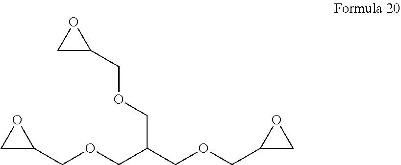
C1(COCC(COCC2CO2)COCC2OC2)OC1
